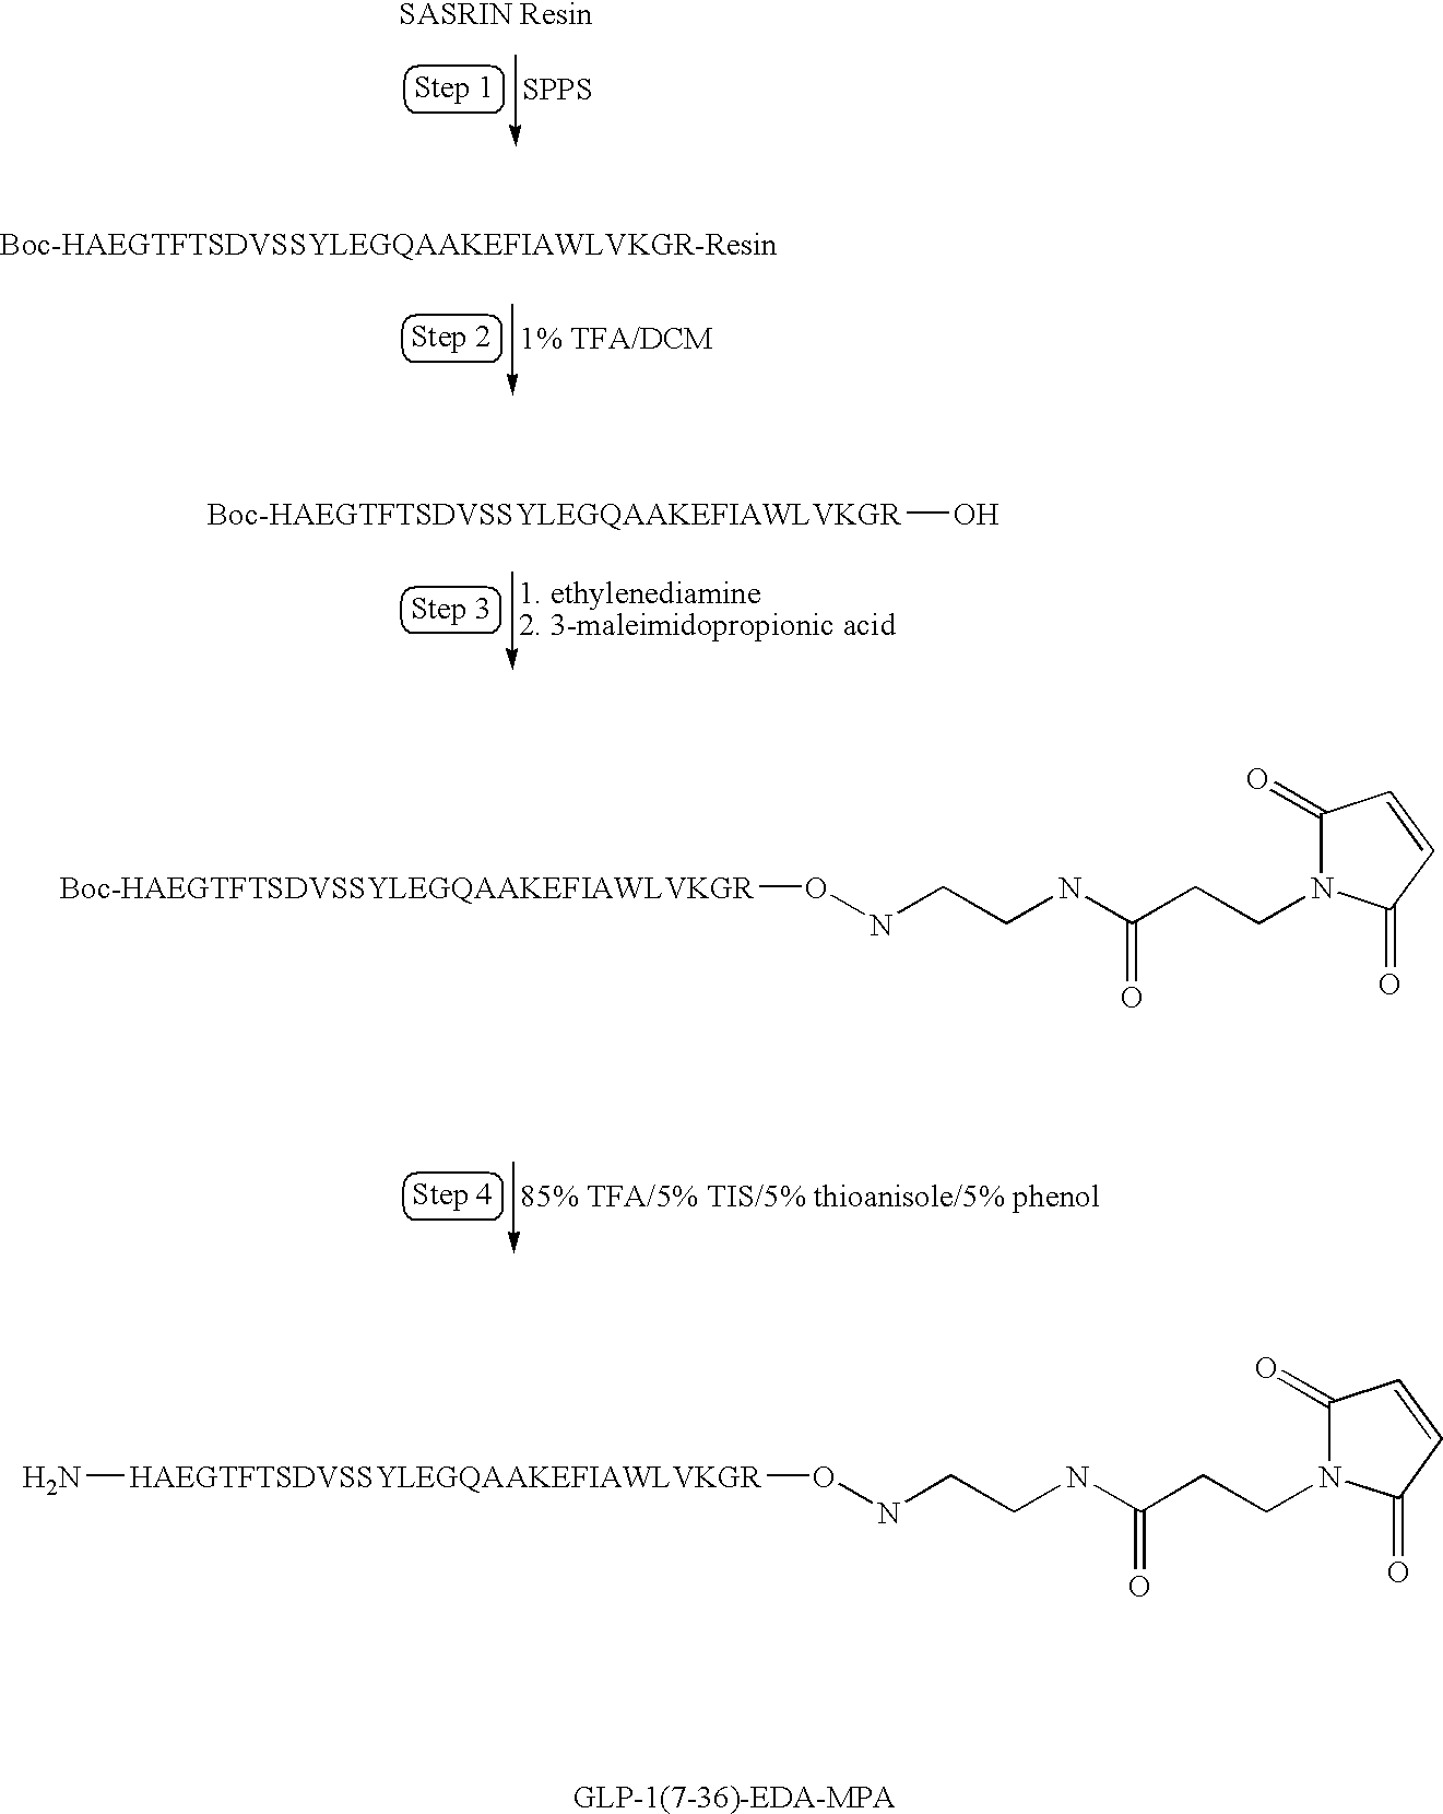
[1% TFA/DCM].[SPPS].[1. ethylenediamine2. 3-maleimidopropionic acid].[Boc-HAEGTFTSDVSSYLEGQAAKEFIAWLVKGR]O.[85% TFA/5% TIS/5% thioanisole/5% phenol].C1(=O)C=CC(=O)N1CCC(NCCNO[Boc-HAEGTFTSDVSSYLEGQAAKEFIAWLVKGR])=O.C1(=O)C=CC(=O)N1CCC(NCCNO[HAEGTFTSDVSSYLEGQAAKEFIAWLVKGR]N)=O
